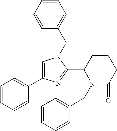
C1=CC=CC(C2=CN(CC3=CC=CC=C3)C(C3N(CC4=CC=CC=C4)C(=O)CCC3)=N2)=C1
